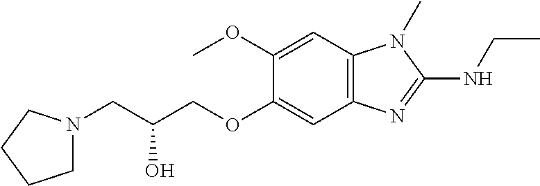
C1(OC)=CC2=C(C=C1OCC(CN1CCCC1)O)N=C(NCC)N2C
